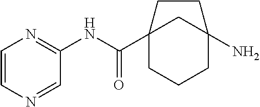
C12(C(NC3=NC=CN=C3)=O)CCCC(N)(C1)CC2
